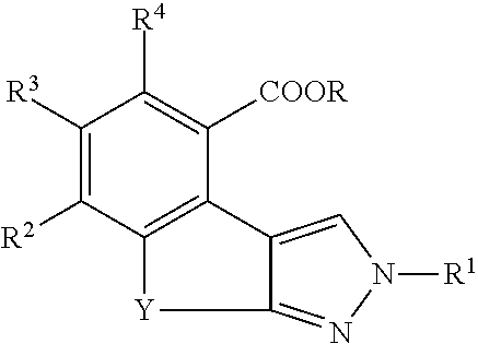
C1([R3])=C([R2])C2=C(C([COOR])=C1[R4])C1=CN([R1])N=C1[Y]2
